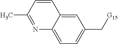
N1=C(C)C=CC2=CC(C[G15])=CC=C12
